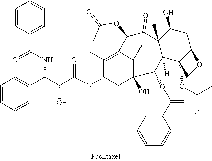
C1=CC=CC(C(C(C(OC2CC3(O)C(C)(C)C(=C2C)C(OC(C)=O)C(=O)C2(C)C([H])(C3OC(C3=CC=CC=C3)=O)C3(OC(=O)C)C(CC2O)OC3)=O)O)NC(C2=CC=CC=C2)=O)=C1
